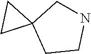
N1CC2(CC1)CC2
